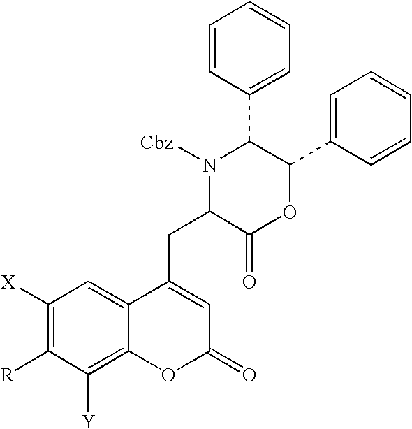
C1([X])=C([R])C([Y])=C2C(=C1)C(CC1C(=O)OC(C3=CC=CC=C3)C(C3=CC=CC=C3)N1[Cbz])=CC(=O)O2
